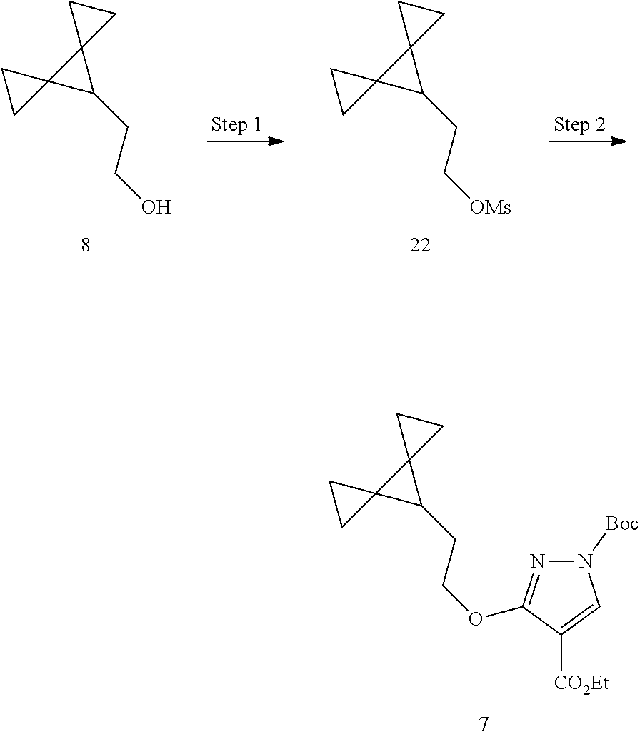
C1CC12C(CCO)C21CC1.C1CC12C(CC[OMs])C21CC1.C1CC12C(CCOC1=NN([Boc])C=C1[CO2Et])C21CC1
